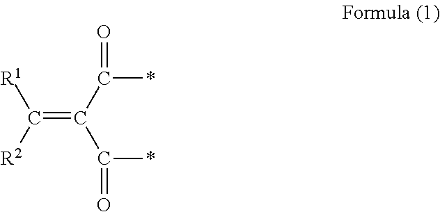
C(=C(C(*)=O)C(*)=O)([R2])[R1]
